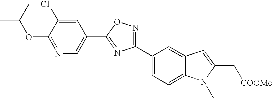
C1(C2=CC=C3C(=C2)C=C(C[COOMe])N3C)=NOC(C2=CN=C(OC(C)C)C(Cl)=C2)=N1
